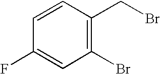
C1=CC(CBr)=C(Br)C=C1F
